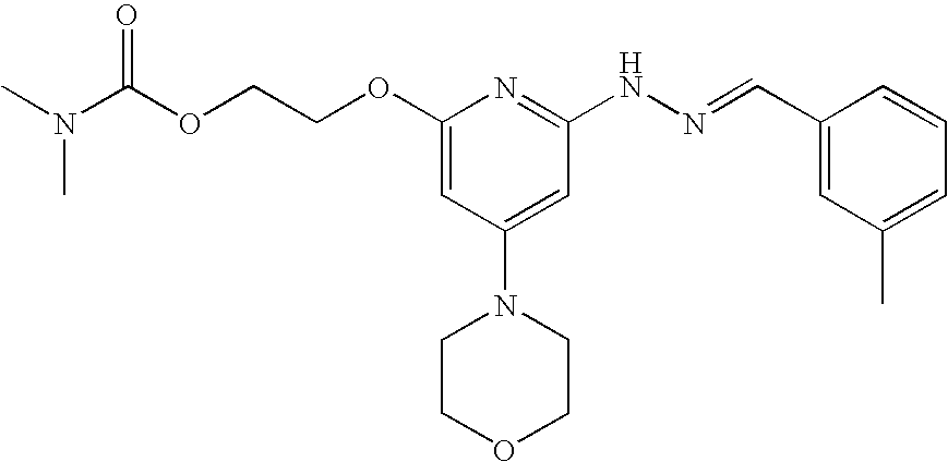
O(CCOC1=CC(N2CCOCC2)=CC(NN=CC2=CC(C)=CC=C2)=N1)C(N(C)C)=O
